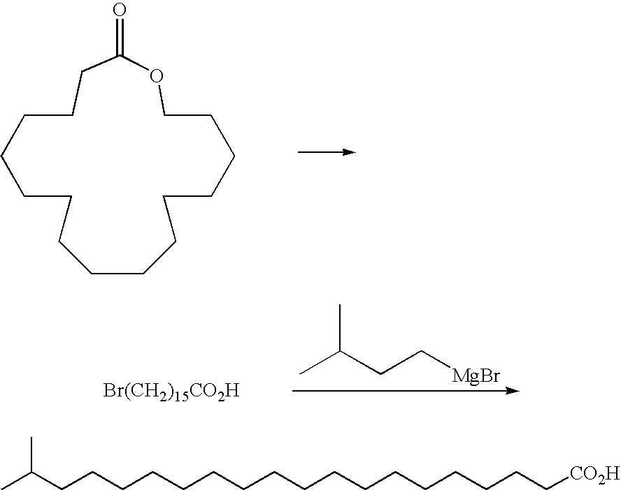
C1CC(=O)OCCCCCCCCCCCCC1.C(CC(C)C)[MgBr].[Br(CH2)15CO2H].C(CCCCCCCCCCCCCC[CO2H])CCC(C)C
